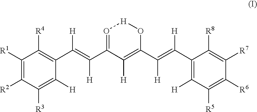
C1([R3])=C([H])C(C(=C(C2=O[H]OC(C(=C(C3=C([H])C([R5])=C([R6])C([R7])=C3[R8])[H])[H])=C2[H])[H])[H])=C([R4])C([R1])=C1[R2]
